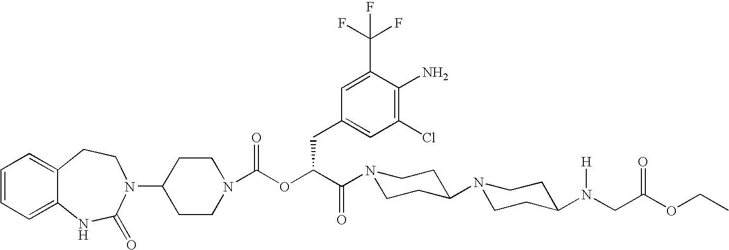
C1(N2C(=O)NC3=CC=CC=C3CC2)CCN(C(OC(C(=O)N2CCC(N3CCC(N(CC(OCC)=O)[H])CC3)CC2)CC2=CC(Cl)=C(N)C(C(F)(F)F)=C2)=O)CC1
